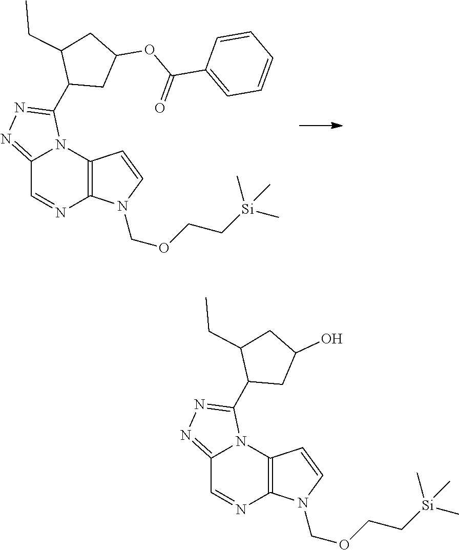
C12=NN=C(C3CC(OC(C4=CC=CC=C4)=O)CC3CC)N1C1=C(N=C2)N(COCC[Si](C)(C)C)C=C1.C12=NN=C(C3CC(O)CC3CC)N1C1=C(N=C2)N(COCC[Si](C)(C)C)C=C1
